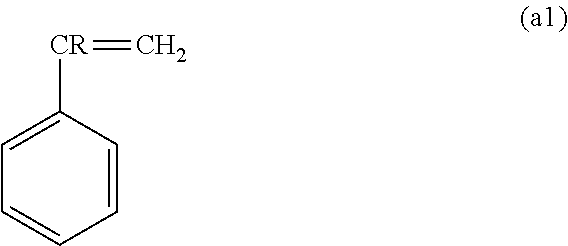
C1=CC=CC([CR]=C)=C1
